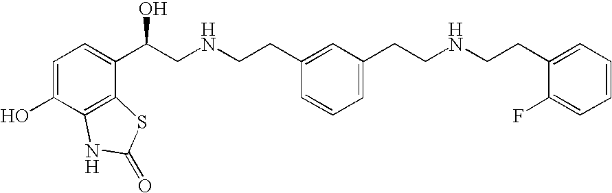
C1=C(O)C2=C(C(C(CNCCC3=CC(CCNCCC4=CC=CC=C4F)=CC=C3)O)=C1)SC(=O)N2
